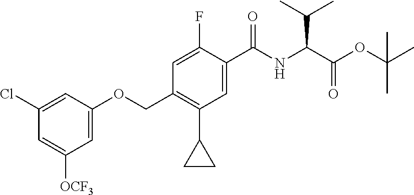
C1=C([OCF3])C=C(OCC2=C(C3CC3)C=C(C(NC(C(OC(C)(C)C)=O)C(C)C)=O)C(F)=C2)C=C1Cl
